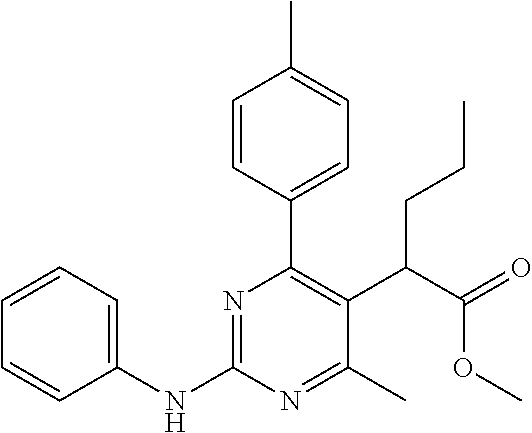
N(C1=NC(C2=CC=C(C)C=C2)=C(C(C(=O)OC)CCC)C(C)=N1)C1=CC=CC=C1
